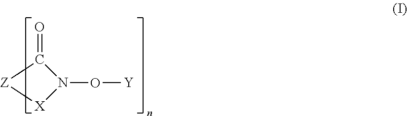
O=C1[Z][X]N1O[Y]
